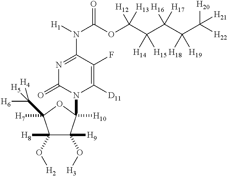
N1=C(N([H1])C(OC(C(C(C(C([H22])([H20])[H21])([H18])[H19])([H16])[H17])([H14])[H15])([H12])[H13])=O)C(F)=C([D11])N(C2([H10])C([H9])(O[H3])C([H8])(O[H2])C([H7])(C([H5])([H6])[H4])O2)C1=O
